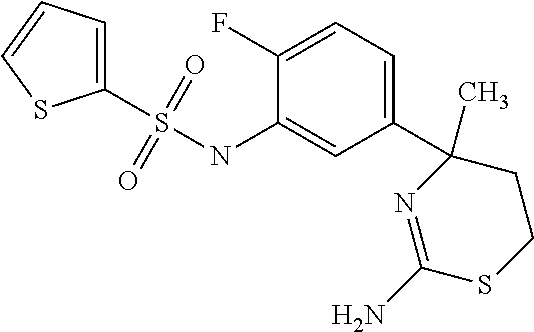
C1(S(NC2=CC(C3(C)N=C(N)SCC3)=CC=C2F)(=O)=O)=CC=CS1
